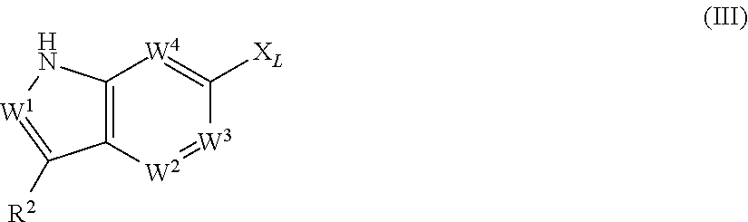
C12=C([W2]=[W3]C([XL])=[W4]1)C([R2])=[W1]N2
